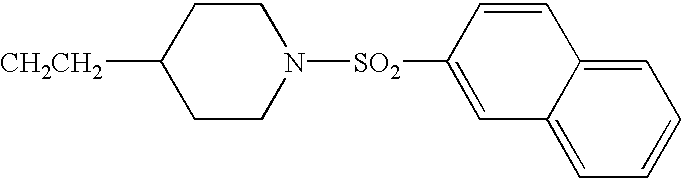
C1CN([SO2]C2=CC3=CC=CC=C3C=C2)CCC1[CH2CH2]
